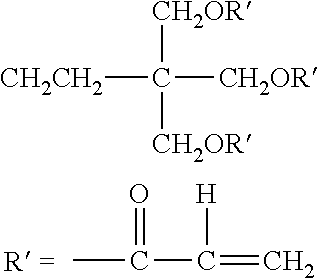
CC(=O)C(=C)[H].[CH2CH2]C([CH2OR])([CH2OR])[CH2OR]
